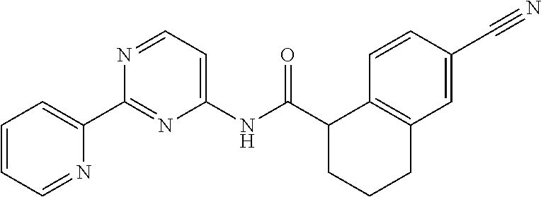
C1=CC=NC(C2=NC(NC(C3CCCC4=C3C=CC(C#N)=C4)=O)=CC=N2)=C1
